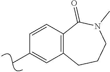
CC1=CC2=C(C=C1)C(=O)N(C)CCC2
